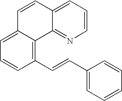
C12=CC=CC(C=CC3=CC=CC=C3)=C1C1=NC=CC=C1C=C2
